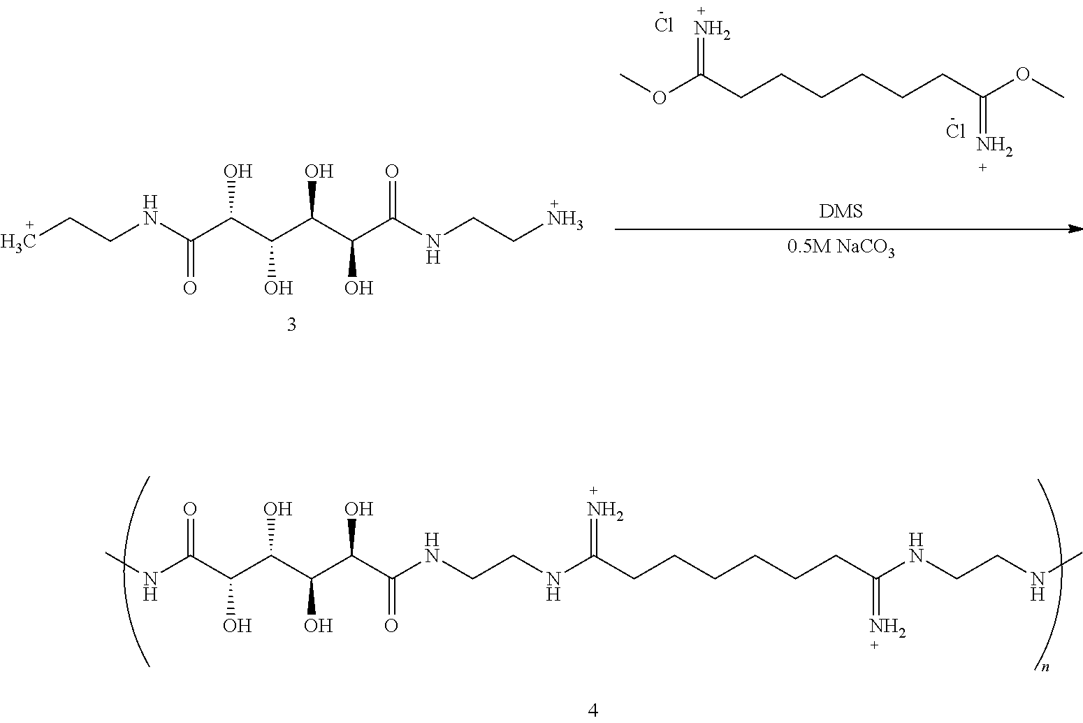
CCCNC(C(C(C(C(C(NCCN)=O)O)O)O)O)=O.COC(CCCCCCC(OC)=N)=N.Cl.Cl.CNC(C(C(C(C(C(NCCNC(CCCCCCC(NCCNC)=N)=N)=O)O)O)O)O)=O
